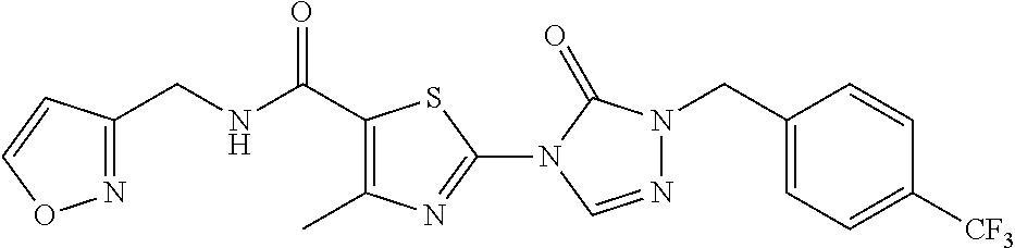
N1=C(CNC(C2=C(C)N=C(N3C(=O)N(CC4=CC=C([CF3])C=C4)N=C3)S2)=O)C=CO1
